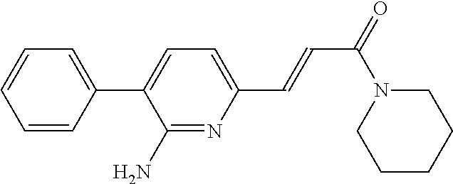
C1=CC(C2=CC=C(C=CC(=O)N3CCCCC3)N=C2N)=CC=C1
